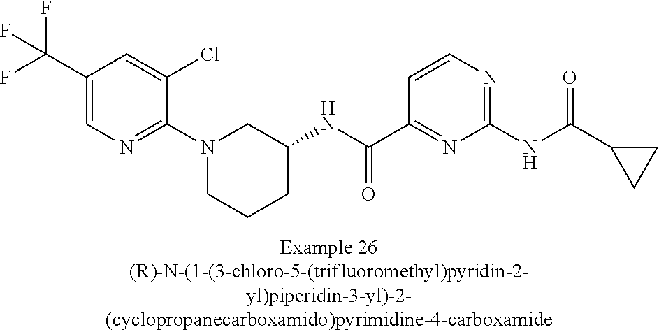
C1(C(F)(F)F)=CN=C(N2CCCC(NC(C3=NC(NC(C4CC4)=O)=NC=C3)=O)C2)C(Cl)=C1
